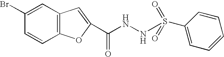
C1(Br)=CC2=C(C=C1)OC(C(=O)NNS(C1=CC=CC=C1)(=O)=O)=C2
